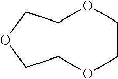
C1OCCOCCOC1
